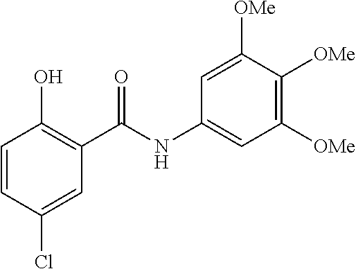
C1=CC(Cl)=CC(C(NC2=CC([OMe])=C([OMe])C([OMe])=C2)=O)=C1O
